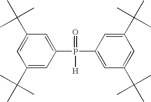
C1(C(C)(C)C)=CC(P(C2=CC(C(C)(C)C)=CC(C(C)(C)C)=C2)(=O)[H])=CC(C(C)(C)C)=C1
